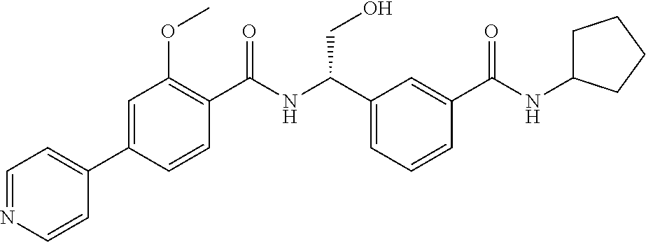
C1=CC(C(=O)NC(CO)C2=CC=CC(C(=O)NC3CCCC3)=C2)=C(OC)C=C1C1=CC=NC=C1
